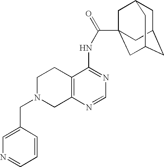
C1N(CC2=CN=CC=C2)CC2=C(C1)C(NC(=O)C13CC4CC(CC(C1)C4)C3)=NC=N2
